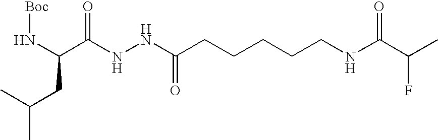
[Boc]NC(C(NNC(=O)CCCCCNC(C(C)F)=O)=O)CC(C)C
